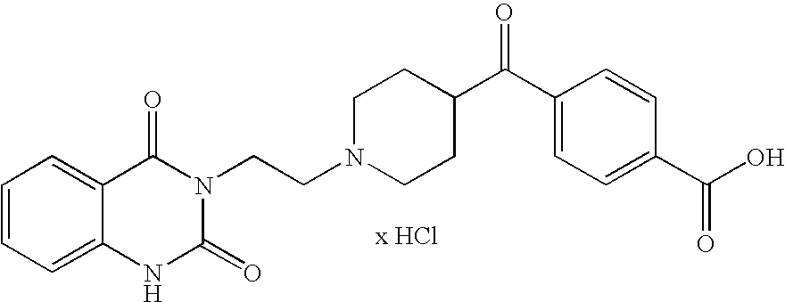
C1=CC=C2C(=C1)C(=O)N(CCN1CCC(C(C3=CC=C(C(O)=O)C=C3)=O)CC1)C(=O)N2
